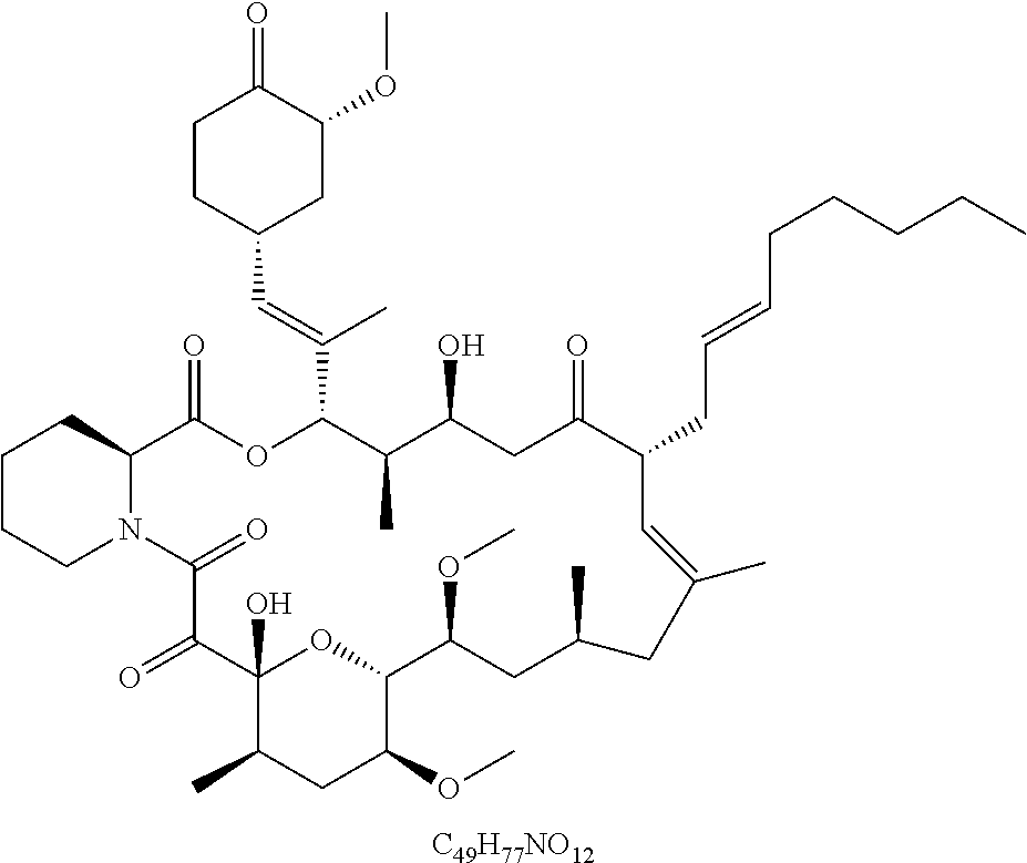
[C49H77NO12].C1CCN2C(C1)C(=O)OC(C(=CC1CC(OC)C(=O)CC1)C)C(C)C(O)CC(=O)C(CC=CCCCCC)C=C(C)CC(C)CC(OC)C1OC(O)(C(=O)C2=O)C(C)CC1OC
